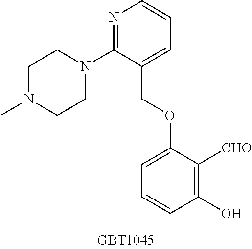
N1=C(N2CCN(C)CC2)C(COC2=CC=CC(O)=C2[CHO])=CC=C1
